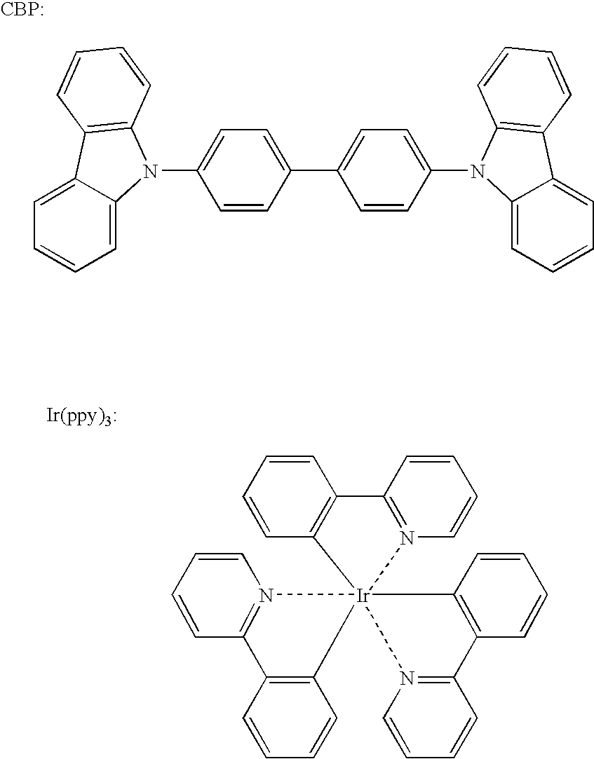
[CBP:].C1=C2C(=CC=C1)N(C1=CC=C(C3=CC=C(N4C5=CC=CC=C5C5=C4C=CC=C5)C=C3)C=C1)C1=C2C=CC=C1.C1=CC2=C(C=C1)C1=N(C=CC=C1)[Ir]213(C2=C(C=CC=C2)C2=N1C=CC=C2)N1=C(C=CC=C1)C1=C3C=CC=C1
